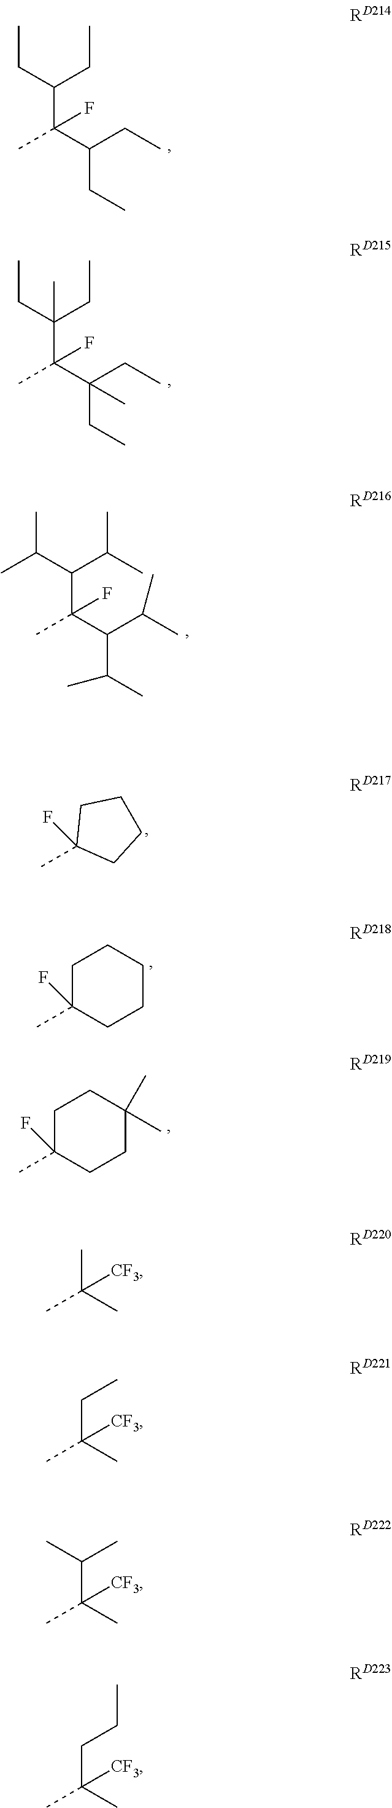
C(C(C(CC)CC)(C)F)(CC)CC.C(C(C(CC)(CC)C)(C)F)(CC)(CC)C.C(C(C(C(C)C)C(C)C)(C)F)(C(C)C)C(C)C.C1(C)(F)CCCC1.C1(C)(F)CCCCC1.C1(C)(F)CCC(C)(C)CC1.C(C)([CF3])(C)C.C(C)([CF3])(C)CC.C(C)([CF3])(C)C(C)C.C(C)([CF3])(C)CCC
